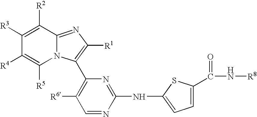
C1([R3])=C([R2])C2=NC([R1])=C(C3=C([R6])C=NC(NC4=CC=C(C(N[R8])=O)S4)=N3)N2C([R5])=C1[R4]
